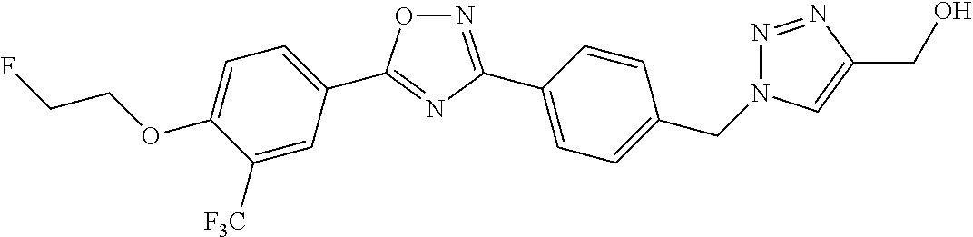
O1N=C(C2=CC=C(CN3N=NC(CO)=C3)C=C2)N=C1C1=CC=C(OCCF)C([F3C])=C1
